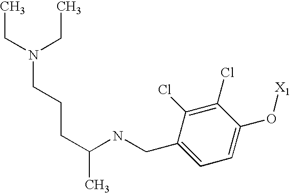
C(C1=CC=C(O[X1])C(Cl)=C1Cl)NC(C)CCCN(CC)CC
